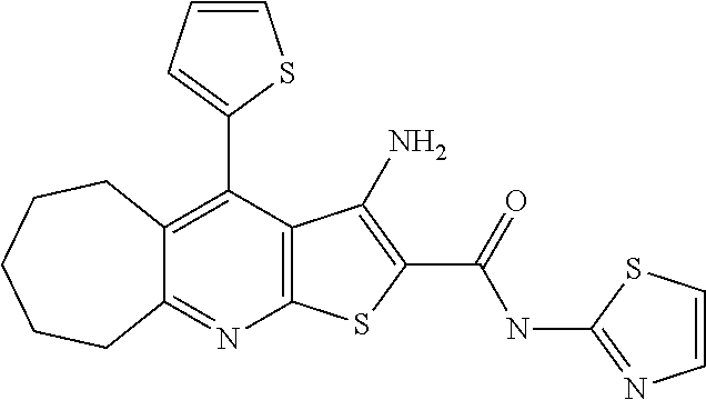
C12=C(C(C3=CC=CS3)=C3C(=N1)CCCCC3)C(N)=C(C(NC1=NC=CS1)=O)S2
